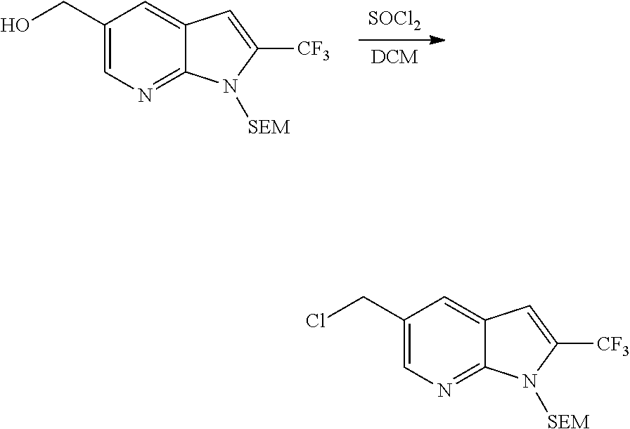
[SOCl2].[DCM].C1(CO)=CN=C2C(=C1)C=C([CF3])N2[SEM].C1(CCl)=CN=C2C(=C1)C=C([CF3])N2[SEM]
